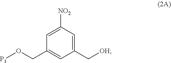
C1=C([NO2])C=C(C[OH])C=C1CO[P1]
